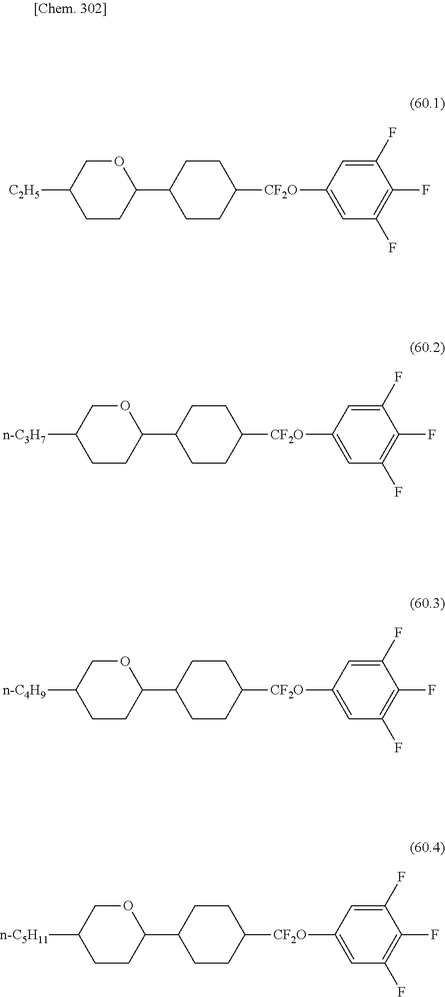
C1(C2CCC([CF2O]C3=CC(F)=C(F)C(F)=C3)CC2)OCC([C2H5])CC1.C1(C2CCC([CF2O]C3=CC(F)=C(F)C(F)=C3)CC2)OCC([n-C3H7])CC1.C1(C2CCC([CF2O]C3=CC(F)=C(F)C(F)=C3)CC2)OCC([n-C4H9])CC1.C1(C2CCC([CF2O]C3=CC(F)=C(F)C(F)=C3)CC2)OCC([n-C5H11])CC1
